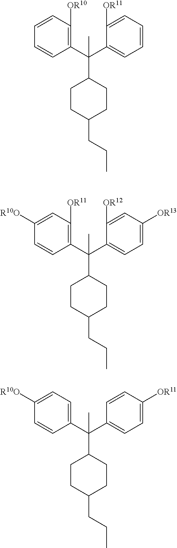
C1(C(C2=CC=CC=C2[OR11])(C2CCC(CCC)CC2)C)=C([OR10])C=CC=C1.C1(C(C2=CC=C([OR13])C=C2[OR12])(C)C2CCC(CCC)CC2)=C([OR11])C=C([R10O])C=C1.C1(C(C2=CC=C([OR11])C=C2)(C)C2CCC(CCC)CC2)=CC=C([R10O])C=C1
